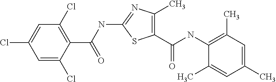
C1(C(NC2=NC(C)=C(C(NC3=C(C)C=C(C)C=C3C)=O)S2)=O)=C(Cl)C=C(Cl)C=C1Cl
